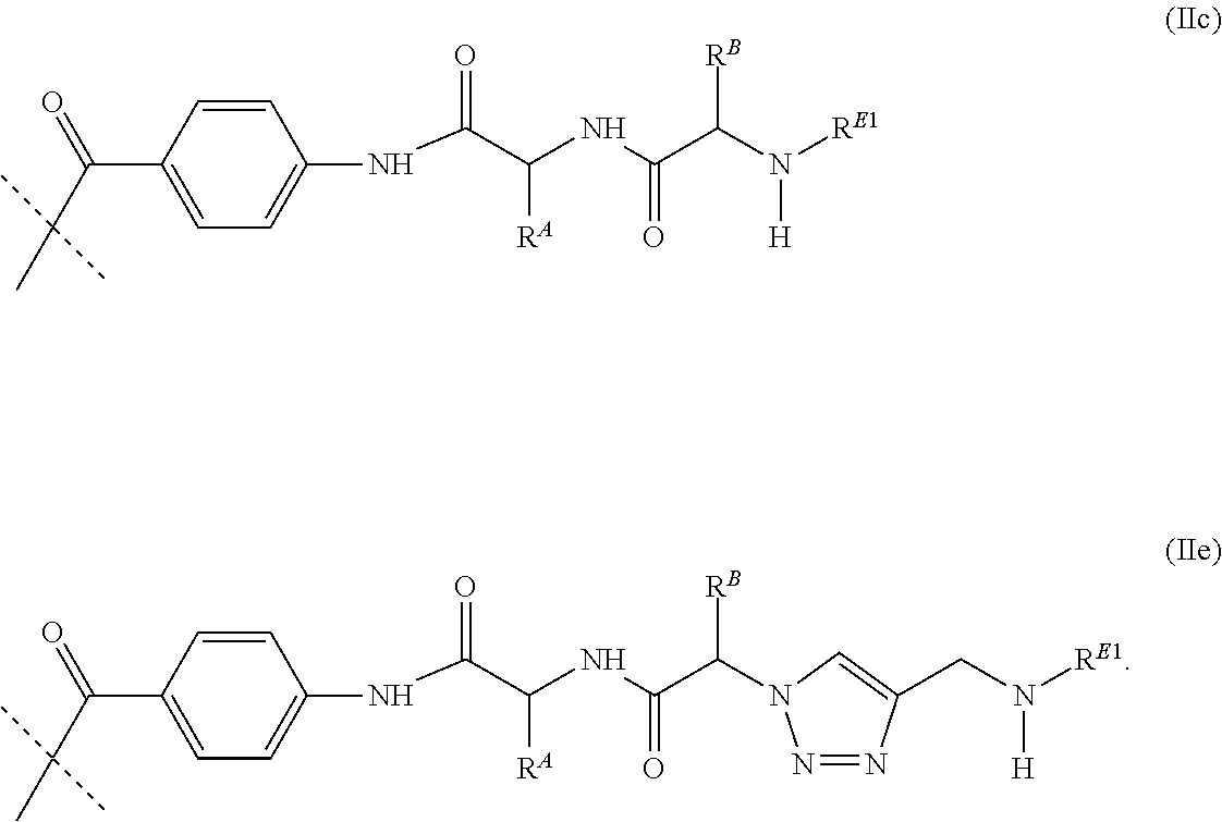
C(C(NC(C(N([RE1])[H])[RB])=O)[RA])(=O)NC1=CC=C(C(C(C)(C)C)=O)C=C1.C(C(NC(C([RB])N1N=NC(CN([RE1])[H])=C1)=O)[RA])(=O)NC1=CC=C(C(C(C)(C)C)=O)C=C1
